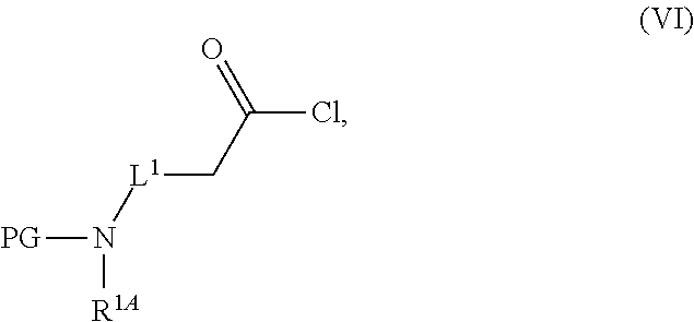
[L1](N([PG])[R1A])CC(Cl)=O
